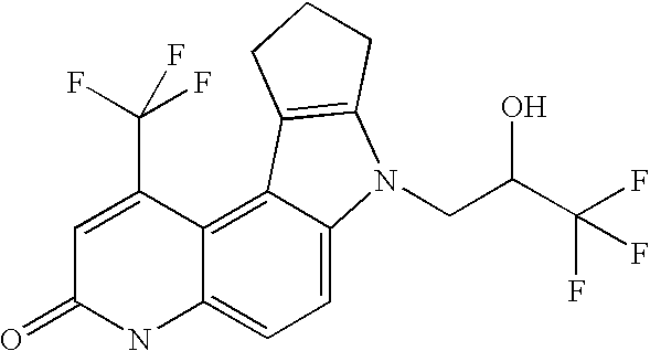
C1=C(C(F)(F)F)C2=C3C(=CC=C2NC1=O)N(CC(C(F)(F)F)O)C1=C3CCC1
